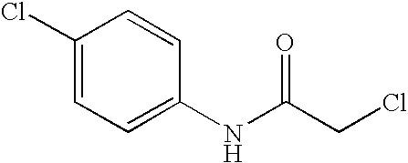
C1(Cl)=CC=C(NC(CCl)=O)C=C1
